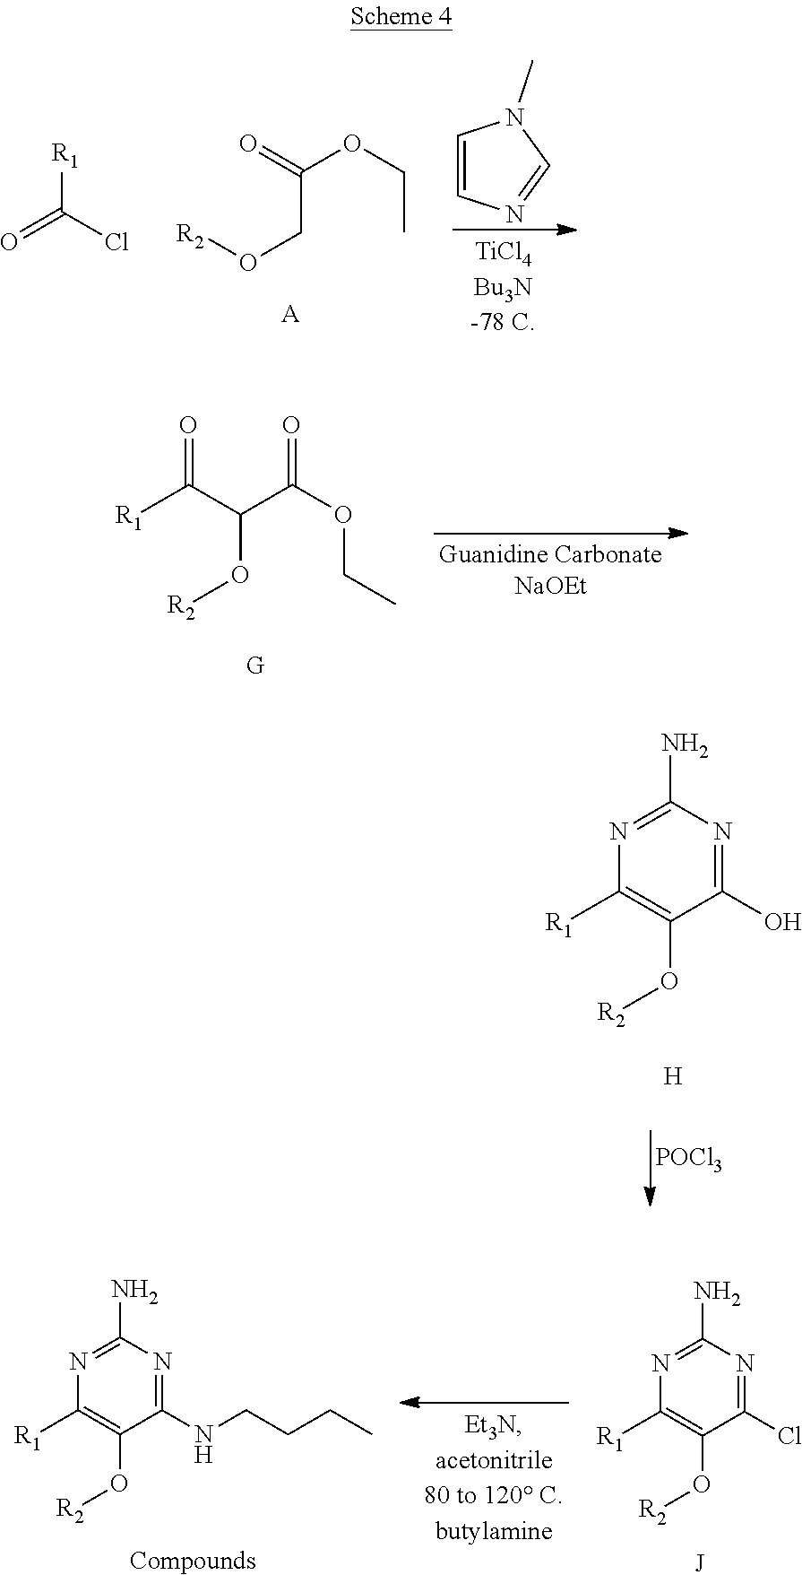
[R2]OCC(OCC)=O.[A].C1=CN=CN1C.[R1]C(=O)Cl.[G].[R2]OC(C(OCC)=O)C([R1])=O.N1=C(N)N=C(O)C(O[R2])=C1[R1].[H].[POCl3].N1=C(N)N=C(Cl)C(O[R2])=C1[R1].[J].N1=C(N)N=C(NCCCC)C(O[R2])=C1[R1].[Compounds]
